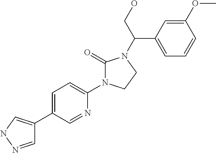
C1=NNC=C1C1=CC=C(N2C(=O)N(C(C3=CC=CC(OC)=C3)CO)CC2)N=C1
